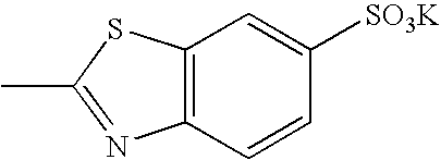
C1=CC2=C(C=C1[SO3K])SC(C)=N2
